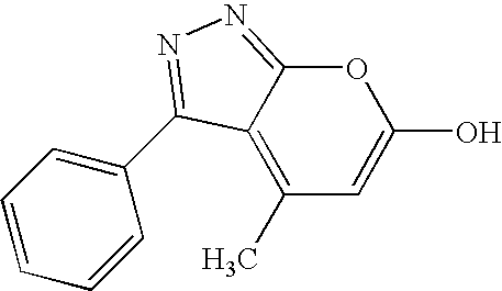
C1(C)=C2C(=NN=C2C2=CC=CC=C2)OC(O)=C1
